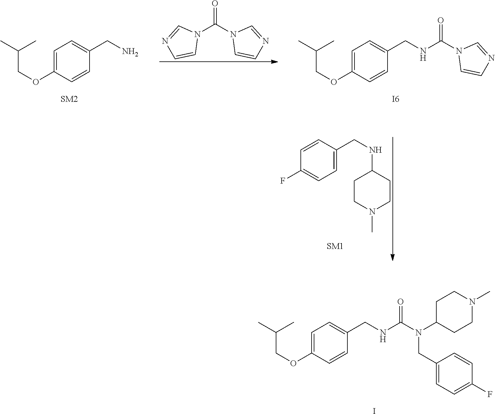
C(COC1=CC=C(CNC(N(C2CCN(C)CC2)CC2=CC=C(F)C=C2)=O)C=C1)(C)C.I.N1(C(N2C=CN=C2)=O)C=NC=C1.C(COC1=CC=C(CN)C=C1)(C)C.C(COC1=CC=C(CNC(N2C=CN=C2)=O)C=C1)(C)C.C1=C(CNC2CCN(C)CC2)C=CC(F)=C1.[I6]
